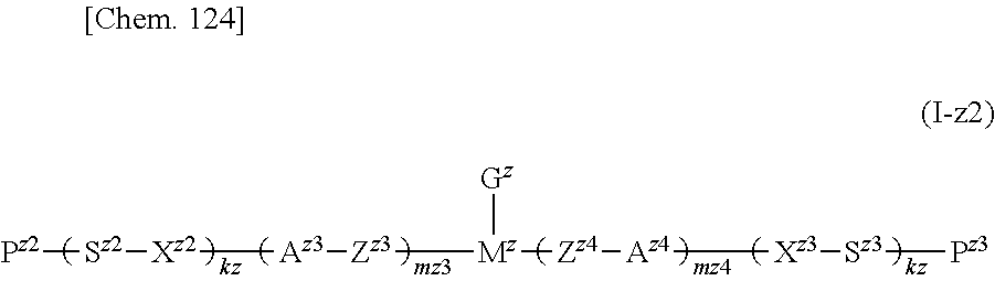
[Pz2][Sz2][Xz2][Az3][Zz3][Mz]([Gz])[Zz4][Az4][Xz3][Sz3][Pz3]
